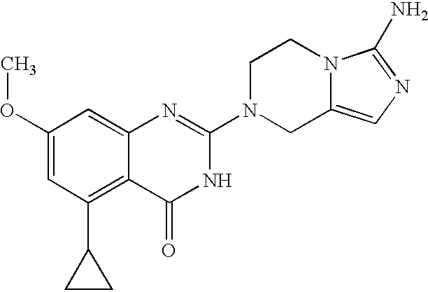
C1(OC)=CC(C2CC2)=C2C(=C1)N=C(N1CC3=CN=C(N)N3CC1)NC2=O
